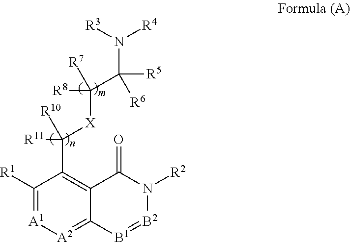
C1([R1])=[A1][A2]=C2C(=C1C([R10])([X]C([R8])([R7])C([R5])([R6])N([R3])[R4])[R11])C(=O)N([R2])[B2]=[B1]2
